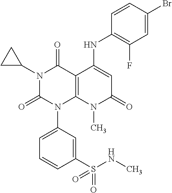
N1(C2CC2)C(=O)N(C2=CC=CC(S(NC)(=O)=O)=C2)C2=C(C1=O)C(NC1=C(F)C=C(Br)C=C1)=CC(=O)N2C
